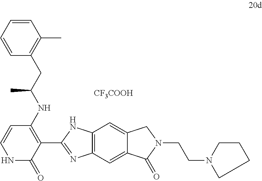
C12=C(C=C3C(=C1)CN(CCN1CCCC1)C3=O)N=C(C1=C(NC(CC3=C(C)C=CC=C3)C)C=CNC1=O)N2.[CF3COOH]
